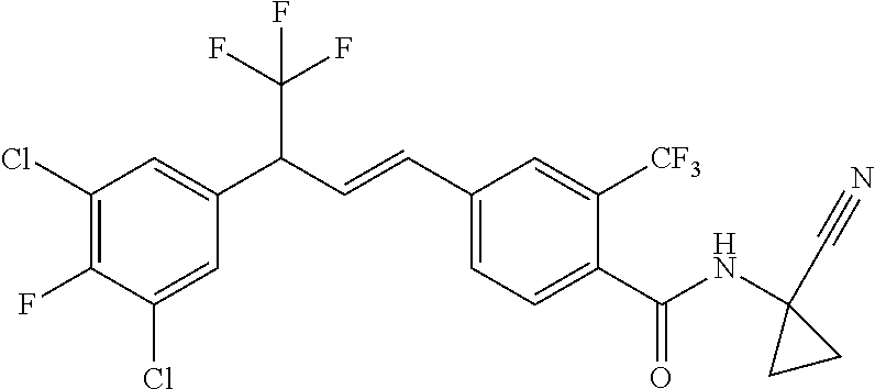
C1(Cl)=C(F)C(Cl)=CC(C(C=CC2=CC=C(C(=O)NC3(C#N)CC3)C([CF3])=C2)C(F)(F)F)=C1
